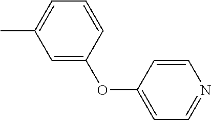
CC1=CC=CC(OC2=CC=NC=C2)=C1
